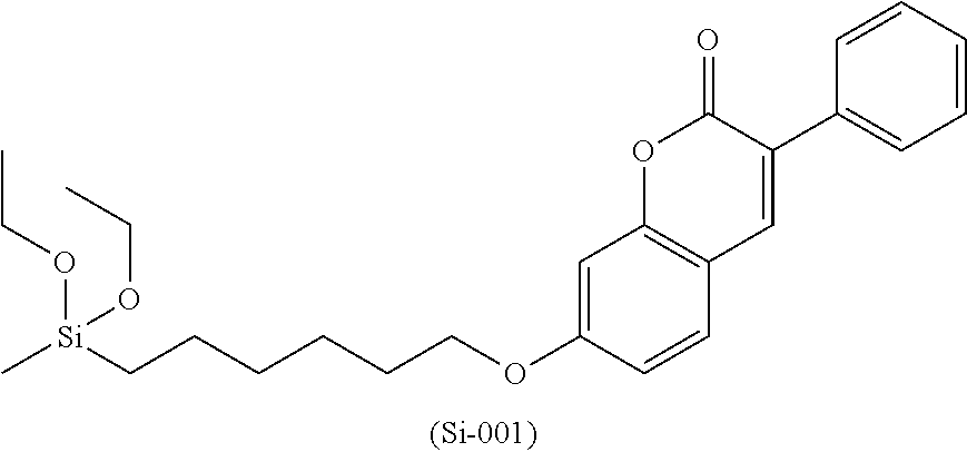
C1=C(OCCCCCC[Si](C)(OCC)OCC)C=CC2=C1OC(=O)C(C1=CC=CC=C1)=C2
